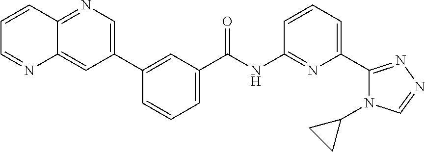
C1(C2=CC(C(=O)NC3=NC(C4=NN=CN4C4CC4)=CC=C3)=CC=C2)=CN=C2C(=C1)N=CC=C2
